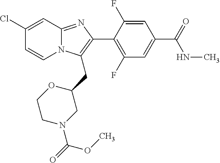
C1(Cl)=CC2=NC(C3=C(F)C=C(C(=O)NC)C=C3F)=C(CC3OCCN(C(=O)OC)C3)N2C=C1
